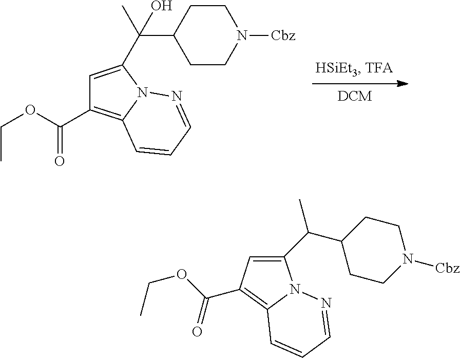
CC(C1CCN([Cbz])CC1)(C1=CC(C(OCC)=O)=C2N1N=CC=C2)O.O(C(=O)C1=C2N(N=CC=C2)C(C(C)C2CCN([Cbz])CC2)=C1)CC
